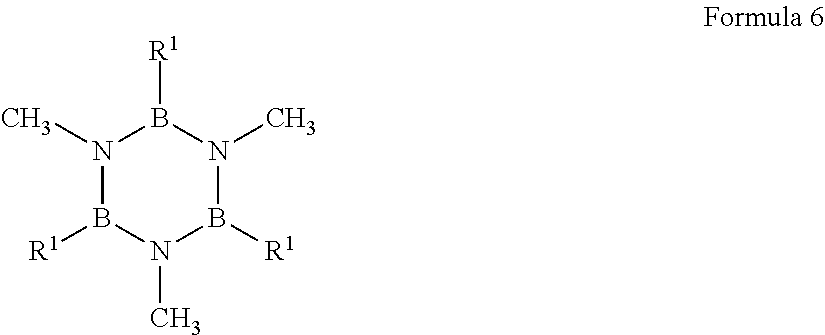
N1(C)B([R1])N(C)B([R1])N(C)B1[R1]
